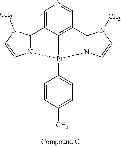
C1=C2C3=C(C=N1)C1=N([Pt]3(C3=CC=C(C)C=C3)N3=C2N(C)C=C3)C=CN1C
